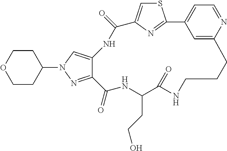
S1C=C2N=C1C1=CC=NC(=C1)CCCNC(=O)C(CCO)NC(=O)C1=NN(C3CCOCC3)C=C1NC2=O
